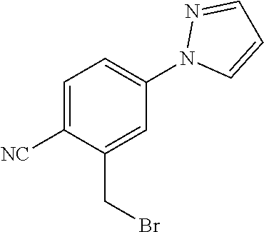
C(C1=CC(N2C=CC=N2)=CC=C1[NC])Br
